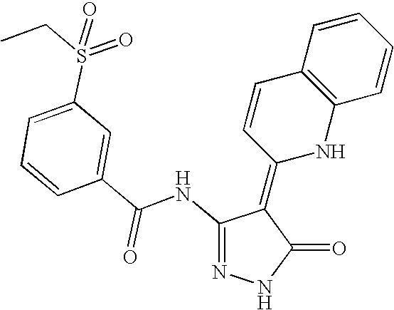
N1=C(NC(=O)C2=CC(S(CC)(=O)=O)=CC=C2)C(=C2NC3=C(C=C2)C=CC=C3)C(=O)N1
